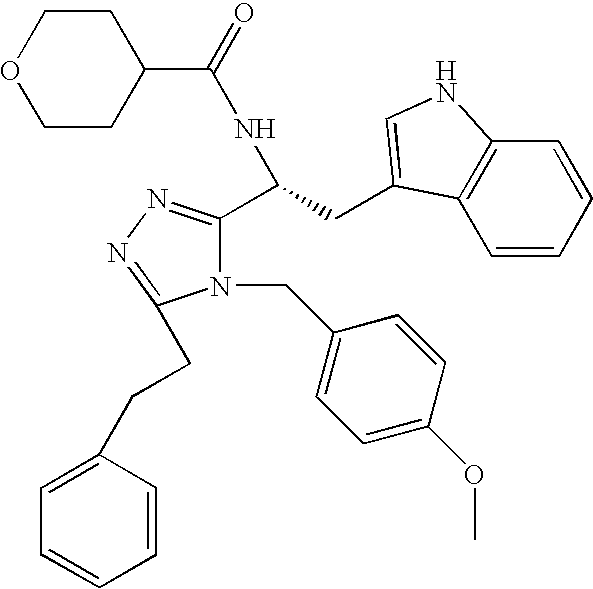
C1CC(C(=O)NC(C2=NN=C(CCC3=CC=CC=C3)N2CC2=CC=C(OC)C=C2)CC2=CNC3=C2C=CC=C3)CCO1
